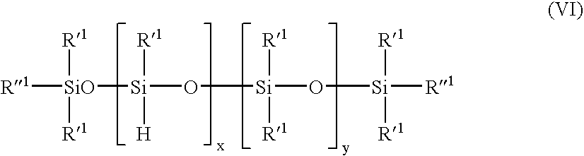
[R1][SiO]([R1])([R1])[Si]([R1])([H])O[Si]([R1])([R1])O[Si]([R1])([R1])[R1]
